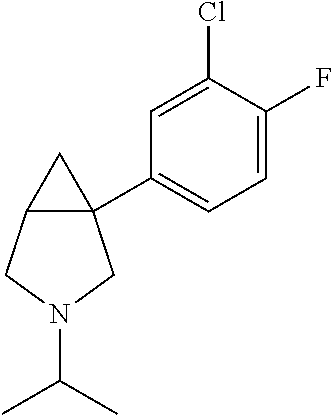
C12CN(C(C)C)CC1(C1=CC=C(F)C(Cl)=C1)C2
